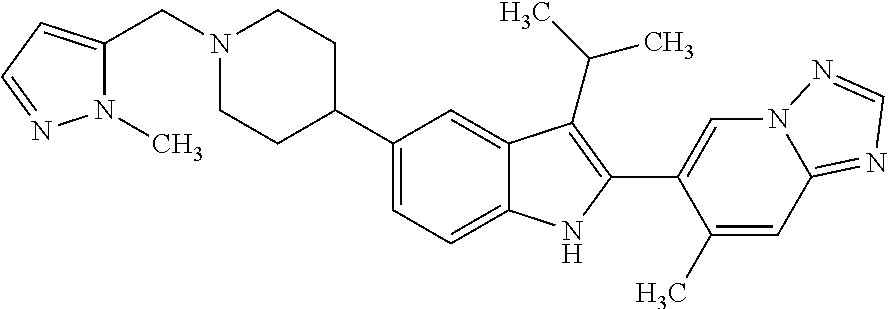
C1(C2CCN(CC3=CC=NN3C)CC2)=CC=C2C(=C1)C(C(C)C)=C(C1=CN3C(=NC=N3)C=C1C)N2
